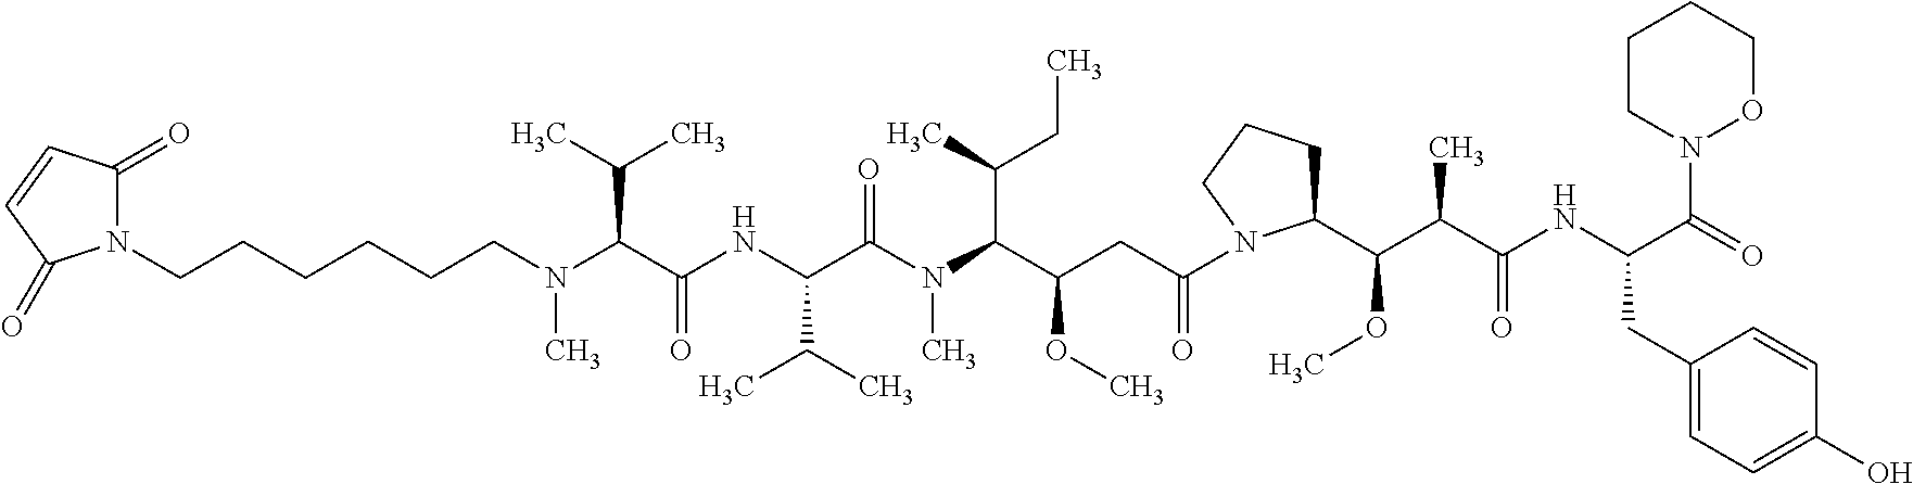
CN(C(C(NC(C(N(C(C(CC(N1C(C(C(C(NC(CC2=CC=C(O)C=C2)C(=O)N2OCCCC2)=O)C)OC)CCC1)=O)OC)C(C)CC)C)=O)C(C)C)=O)C(C)C)CCCCCCN1C(=O)C=CC1=O
